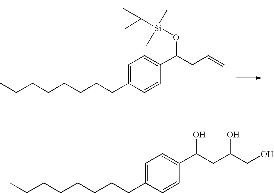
C(CCCCCCC1=CC=C(C(CC=C)O[Si](C(C)(C)C)(C)C)C=C1)C.C(CCCCCCC1=CC=C(C(CC(CO)O)O)C=C1)C
